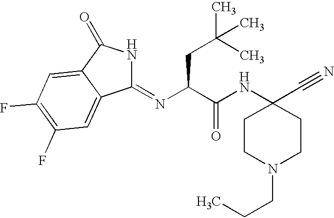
C1(=NC(C(NC2(C#N)CCN(CCC)CC2)=O)CC(C)(C)C)NC(=O)C2=CC(F)=C(F)C=C12
